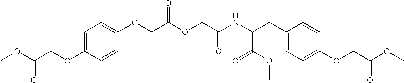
C1=C(OCC(OC)=O)C=CC(OCC(OCC(NC(CC2=CC=C(OCC(OC)=O)C=C2)C(OC)=O)=O)=O)=C1
